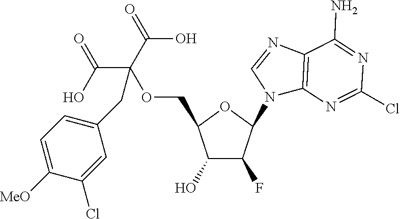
C1(O)C(F)C(N2C3=C(N=C2)C(N)=NC(Cl)=N3)OC1COC(C(O)=O)(C(O)=O)CC1=CC=C([MeO])C(Cl)=C1
